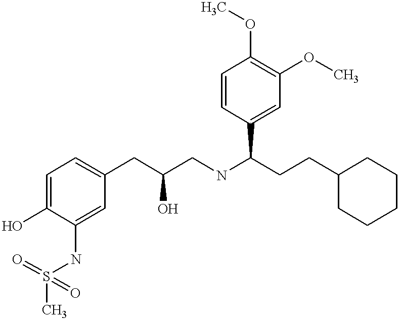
C1=C(O)C(NS(C)(=O)=O)=CC(CC(CNC(CCC2CCCCC2)C2=CC(OC)=C(OC)C=C2)O)=C1
